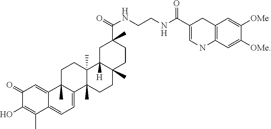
C1(=O)C(O)=C(C)C2=CC=C3C(C)(C2=C1)CCC1(C)C3(C)CCC2(C)C1([H])CC(C(=O)NCCNC(=O)C1=CNC3=C(C1)C=C([OMe])C([OMe])=C3)(C)CC2
